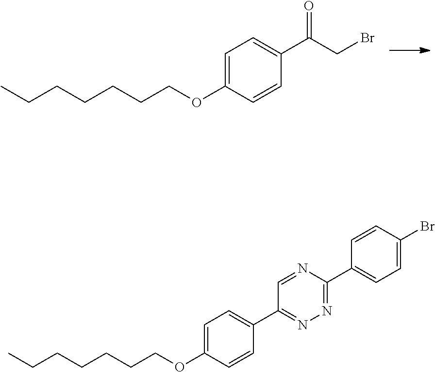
CCCCCCCOC1=CC=C(C(CBr)=O)C=C1.CCCCCCCOC1=CC=C(C2=NN=C(C3=CC=C(Br)C=C3)N=C2)C=C1
